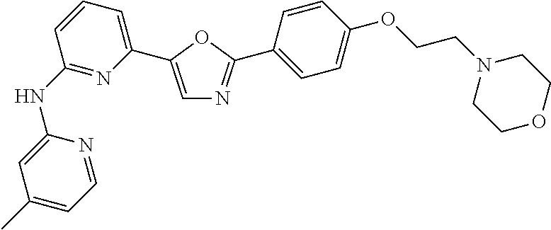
C1(NC2=NC(C3=CN=C(C4=CC=C(OCCN5CCOCC5)C=C4)O3)=CC=C2)=CC(C)=CC=N1
